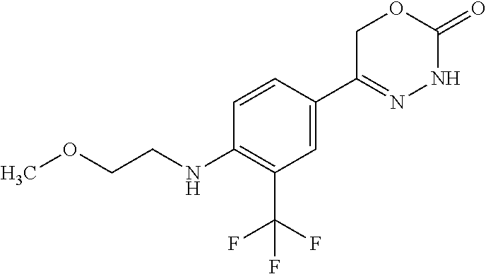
C1C(C2=CC(C(F)(F)F)=C(NCCOC)C=C2)=NNC(=O)O1
